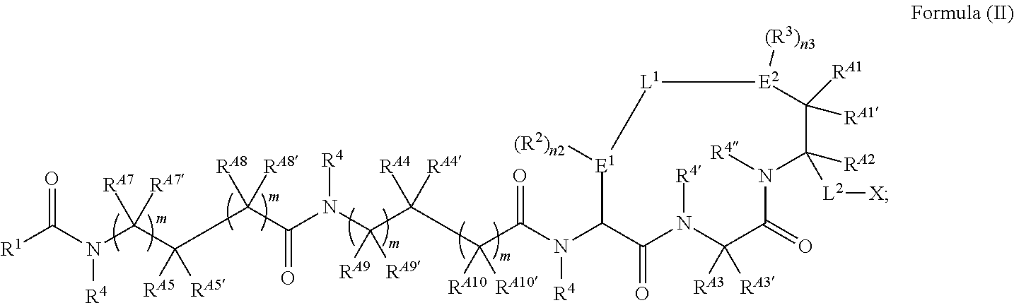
[R1]C(N(C([RA7])([RA7])C([RA5])([RA5])C(C(N(C([RA9])([RA9])C([RA4])([RA4])C(C(N(C1C(=O)N([R4])C([RA3])([RA3])C(=O)N([R4])C([L2][X])([RA2])C([RA1])([RA1])[E2]([(R3)n3])[L1][E1]1[(R2)n2])[R4])=O)([RA10])[RA10])[R4])=O)([RA8])[RA8])[R4])=O
